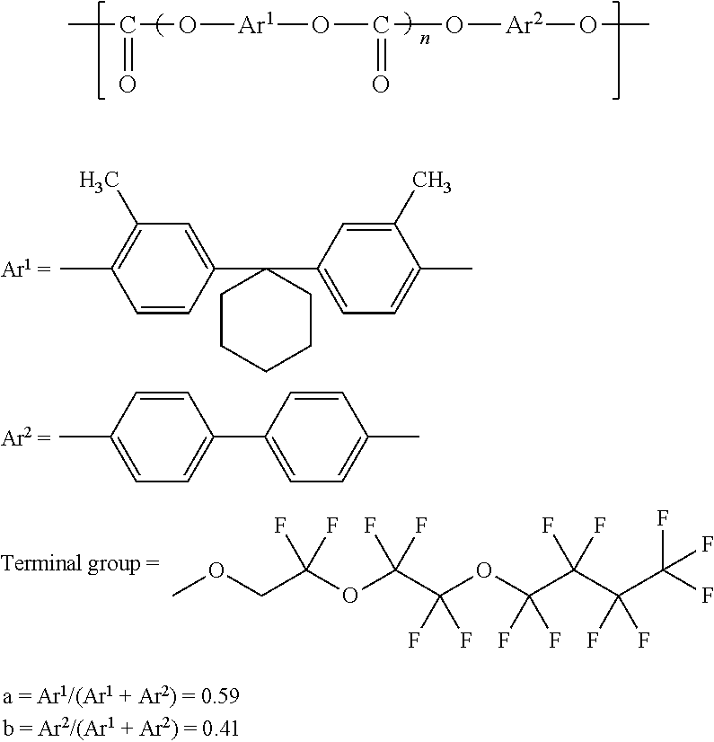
CC(O[Ar1]OC(O[Ar2]OC)=O)=O.C1=CC(C)=CC=C1C1=CC=C(C)C=C1.C1=CC(C2(C3=CC=C(C)C(C)=C3)CCCCC2)=CC(C)=C1C.COCC(OC(C(OC(F)(F)C(F)(F)C(C(F)(F)F)(F)F)(F)F)(F)F)(F)F
